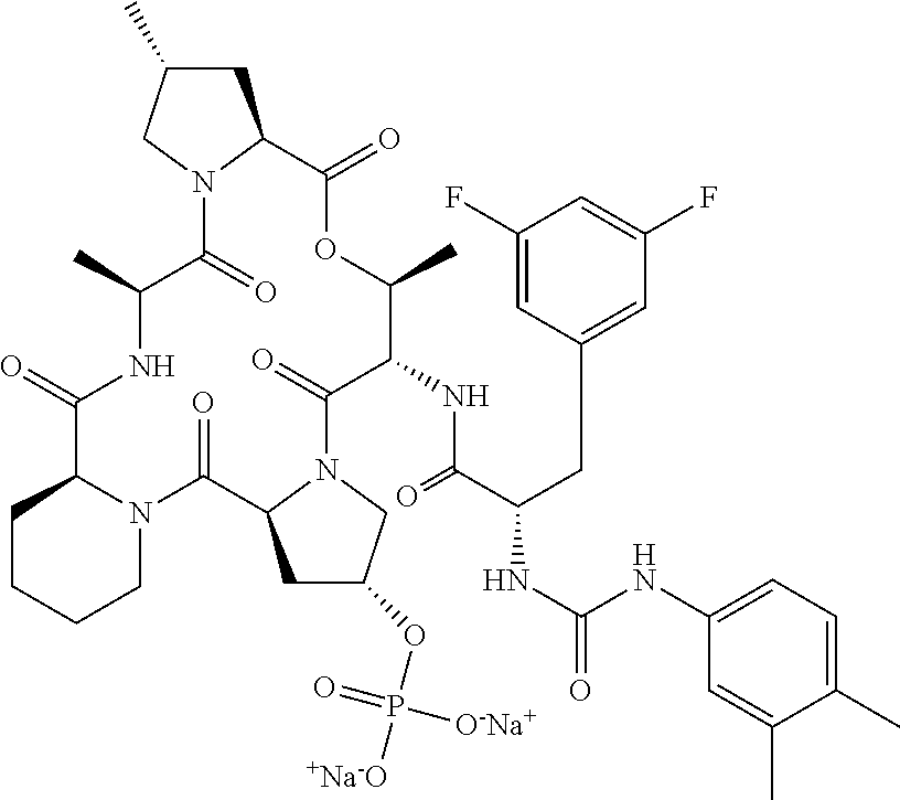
C1CCCN2C1C(=O)NC(C)C(=O)N1C(CC(C)C1)C(=O)OC(C)C(NC(=O)C(NC(NC1=CC=C(C)C(C)=C1)=O)CC1=CC(F)=CC(F)=C1)C(=O)N1CC(OP([+Na-O])(=O)[O-Na+])CC1C2=O
